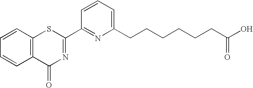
C1=CC2=C(C=C1)C(=O)N=C(C1=NC(CCCCCCC(O)=O)=CC=C1)S2
